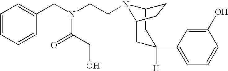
C12N(CCN(CC3=CC=CC=C3)C(=O)CO)C(CC(C3=CC=CC(O)=C3)([H])C1)CC2
